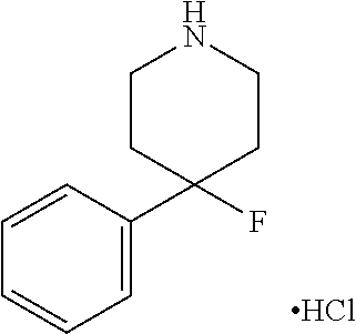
C1=C(C2(F)CCNCC2)C=CC=C1.Cl
